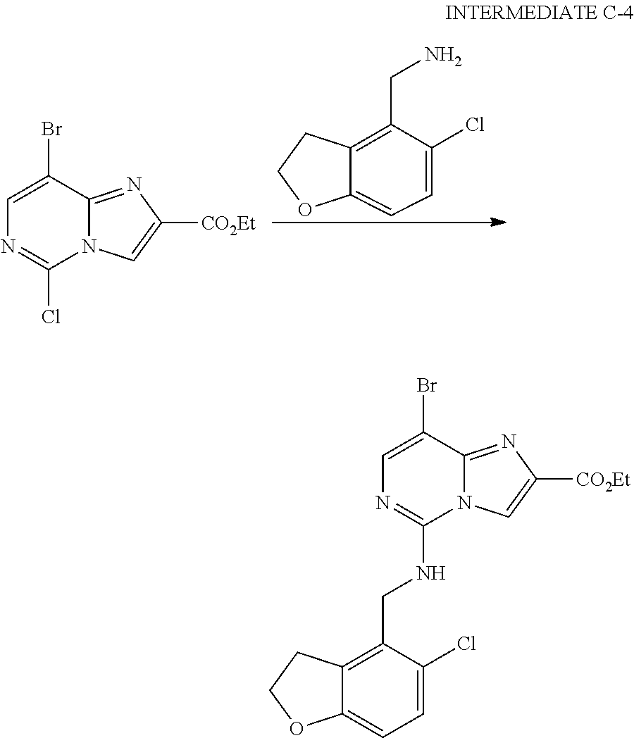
C1=C(Br)C2=NC([CO2Et])=CN2C(Cl)=N1.C1=C(Cl)C(CN)=C2C(=C1)OCC2.C1=C(Br)C2=NC([CO2Et])=CN2C(NCC2=C3C(=CC=C2Cl)OCC3)=N1
